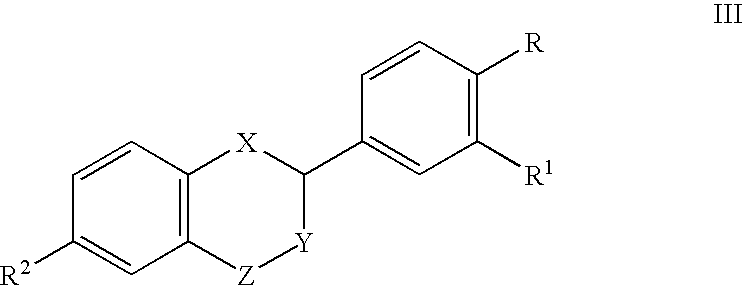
C12=C(C=CC([R2])=C1)[X]C(C1=CC([R1])=C([R])C=C1)[Y][Z]2
